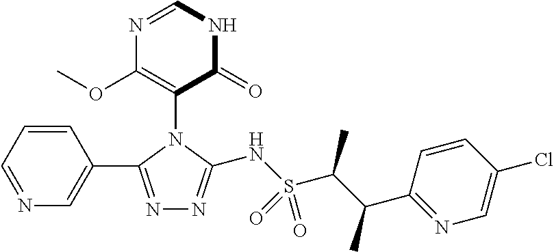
N1=CC=CC(C2=NN=C(NS(C(C(C3=NC=C(Cl)C=C3)C)C)(=O)=O)N2C2=C(OC)N=CNC2=O)=C1
